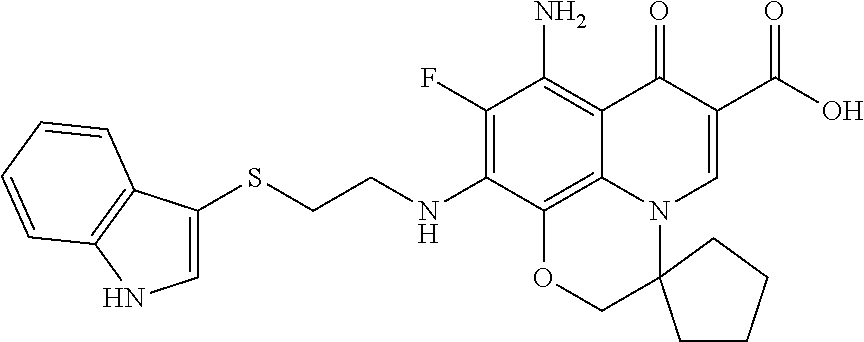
S(CCNC1=C(F)C(N)=C2C3=C1OCC1(N3C=C(C(O)=O)C2=O)CCCC1)C1=CNC2=C1C=CC=C2
